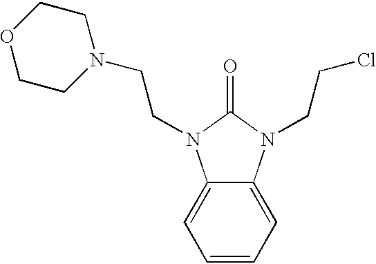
C1=CC=C2C(=C1)N(CCN1CCOCC1)C(=O)N2CCCl
